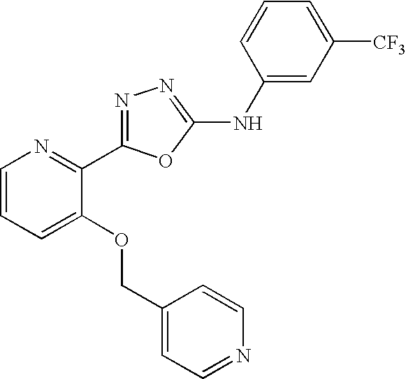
C1=CC=C(OCC2=CC=NC=C2)C(C2=NN=C(NC3=CC([CF3])=CC=C3)O2)=N1
